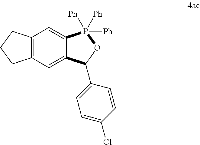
C1=C2C(=CC3=C1CCC3)C(C1=CC=C(Cl)C=C1)OP2([Ph])([Ph])[Ph]
